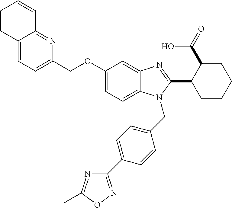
C1=C2C(=NC(COC3=CC=C4C(=C3)N=C(C3CCCCC3C(=O)O)N4CC3=CC=C(C4=NOC(C)=N4)C=C3)=C1)C=CC=C2
